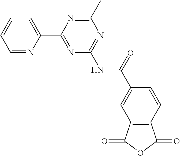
C1=NC(C2=NC(NC(C3=CC4=C(C=C3)C(=O)OC4=O)=O)=NC(C)=N2)=CC=C1
